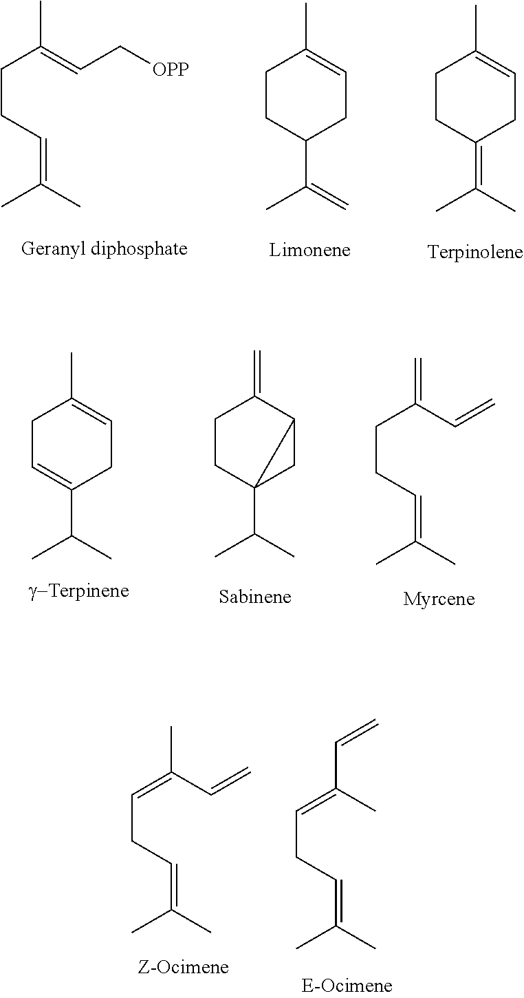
C(CC=C(C)C)C(=CC[OPP])C.C1CC(C(=C)C)CC=C1C.C1CC(=C(C)C)CC=C1C.C1C=C(C(C)C)CC=C1C.C1CC2(C(C)C)CC2C1=C.C(CC=C(C)C)C(C=C)=C.C(CC=C(C)C)=C(C=C)C.C(CC=C(C)C)=C(C=C)C
